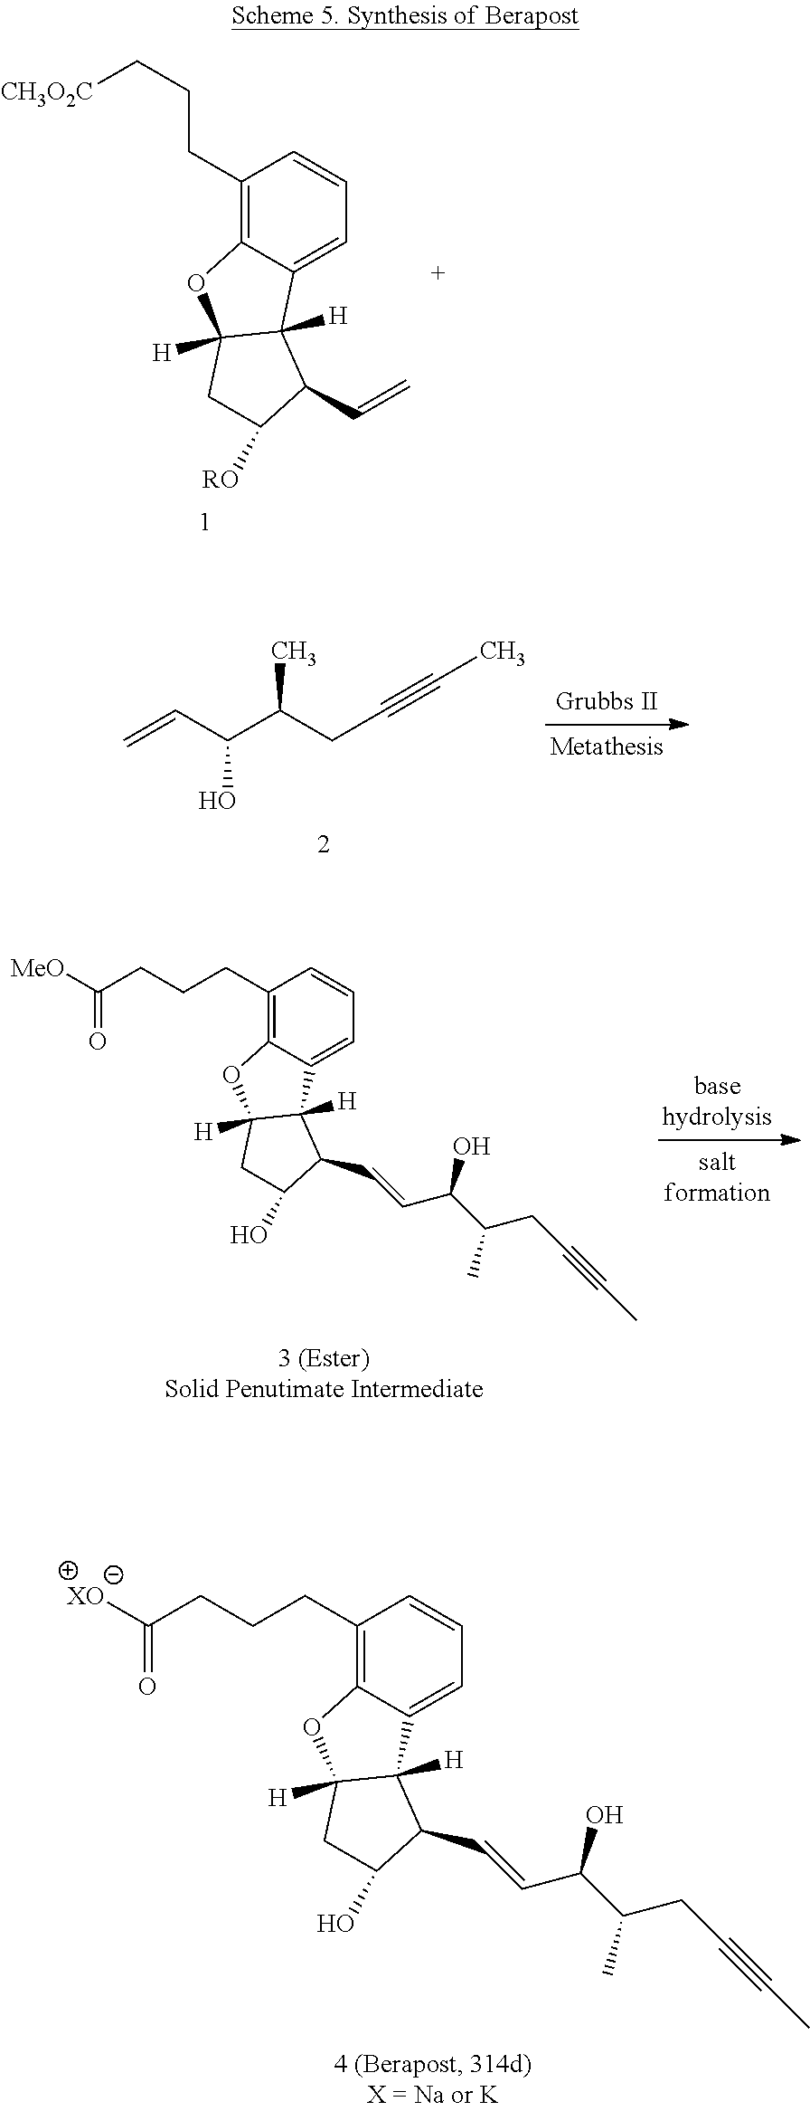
C(C1=C2C(=CC=C1)C1([H])C([H])(O2)CC([RO])C1C=C)CC[CH3O2C].C=CC(C(CC#CC)C)O.C(CCCC1=C2C(=CC=C1)C1([H])C([H])(O2)CC(O)C1C=CC(C(C)CC#CC)O)([MeO])=O.C(CCCC1=C2C(=CC=C1)C1([H])C([H])(O2)CC(O)C1C=CC(C(C)CC#CC)O)([XO])=O
